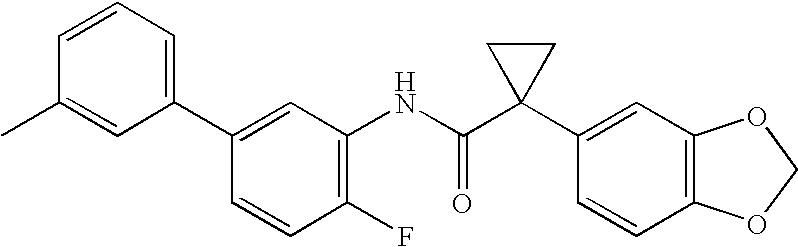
C1(C2=CC=CC(C)=C2)=CC(NC(C2(C3=CC4=C(C=C3)OCO4)CC2)=O)=C(F)C=C1
